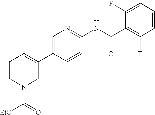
C1=CC=C(F)C(C(NC2=NC=C(C3=C(C)CCN(C(=O)[EtO])C3)C=C2)=O)=C1F
